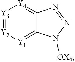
C12=[Y4][Y3]=[Y2][Y1]=C1N([OX7])N=N2
